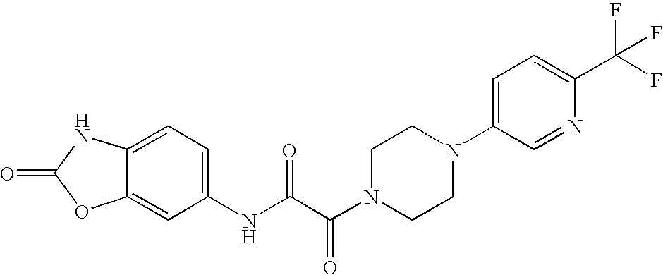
O=C1OC2=CC(NC(C(N3CCN(C4=CC=C(C(F)(F)F)N=C4)CC3)=O)=O)=CC=C2N1
